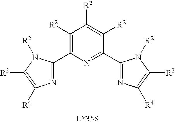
C1(C2=NC([R4])=C([R2])N2[R2])=C([R2])C([R2])=C([R2])C(C2=NC([R4])=C([R2])N2[R2])=N1
